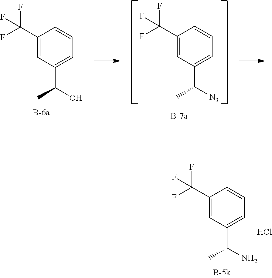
C1(C(F)(F)F)=CC(C(O)C)=CC=C1.C1(C(F)(F)F)=CC(C([N3])C)=CC=C1.C1(C(F)(F)F)=CC(C(N)C)=CC=C1.Cl
